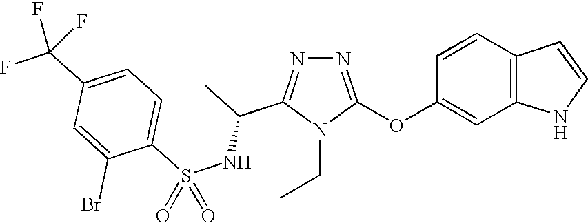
N1=C(OC2=CC3=C(C=C2)C=CN3)N(CC)C(C(C)NS(C2=CC=C(C(F)(F)F)C=C2Br)(=O)=O)=N1
